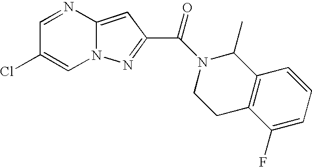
C1=NC2=CC(C(N3C(C)C4=C(CC3)C(F)=CC=C4)=O)=NN2C=C1Cl
